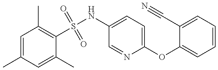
C1=C(C)C=C(C)C(S(NC2=CC=C(OC3=CC=CC=C3C#N)N=C2)(=O)=O)=C1C
